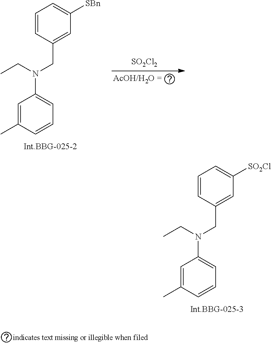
C1=CC(CN(CC)C2=CC=CC(C)=C2)=CC([SO2Cl])=C1.C1=CC(CN(CC)C2=CC=CC(C)=C2)=CC([SBn])=C1.[SO2Cl2]
